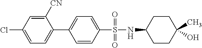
C1([CN])=CC(Cl)=CC=C1C1=CC=C(S(NC2CCC(C)(O)CC2)(=O)=O)C=C1
